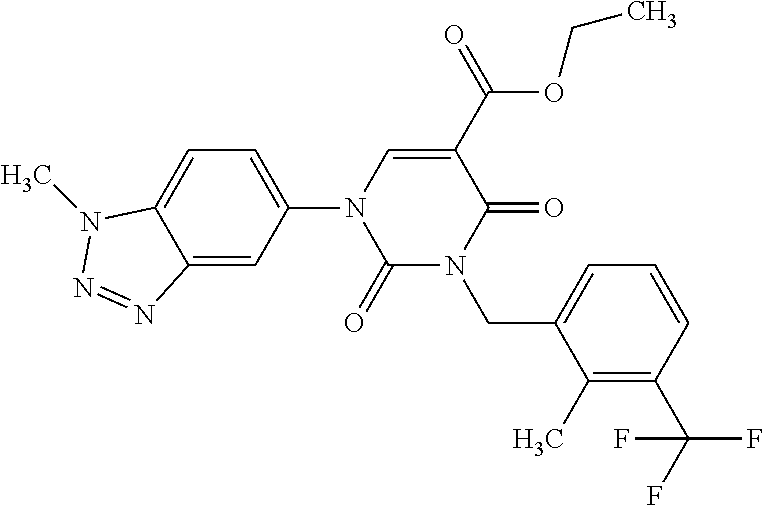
C1(=O)N(CC2=CC=CC(C(F)(F)F)=C2C)C(=O)C(C(OCC)=O)=CN1C1=CC=C2C(=C1)N=NN2C
